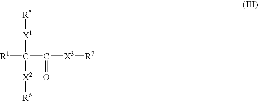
[R1]C(C([X3][R7])=O)([X1][R5])[X2][R6]
